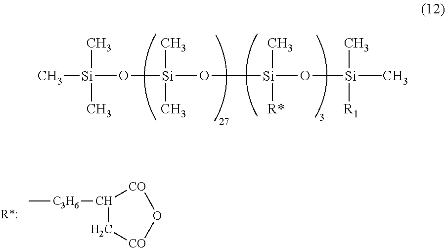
C[Si](O[Si](O[Si](C)([R*])O[Si](C)(C)(C)[R1])(C)C)(C)C.C1[CO]O[CO]C1[C3H6]C
